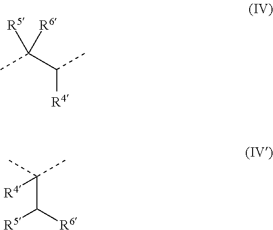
[R4]C(C(C)([R5])[R6])C.C(C(C)(C)[R4])([R6])[R5]
